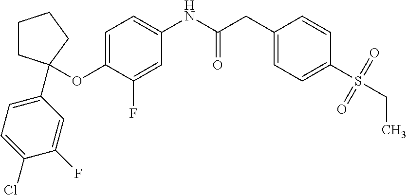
C1=C(OC2(C3=CC=C(Cl)C(F)=C3)CCCC2)C(F)=CC(NC(CC2=CC=C(S(CC)(=O)=O)C=C2)=O)=C1
